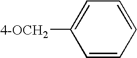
[4-OCH2]C1=CC=CC=C1
